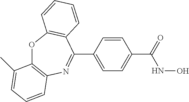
O1C2=C(N=C(C3=CC=C(C(NO)=O)C=C3)C3=C1C=CC=C3)C=CC=C2C
